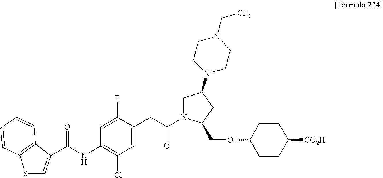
C1=C(F)C(CC(N2CC(N3CCN(C[CF3])CC3)CC2COC2CCC([CO2H])CC2)=O)=CC(Cl)=C1NC(C1=CSC2=C1C=CC=C2)=O
